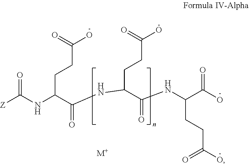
C(C(C(=O)NC(C(NC(C(O)=O)CCC([O-])=O)=O)CCC(O)=O)NC([Z])=O)CC(=O)O.[M+]
